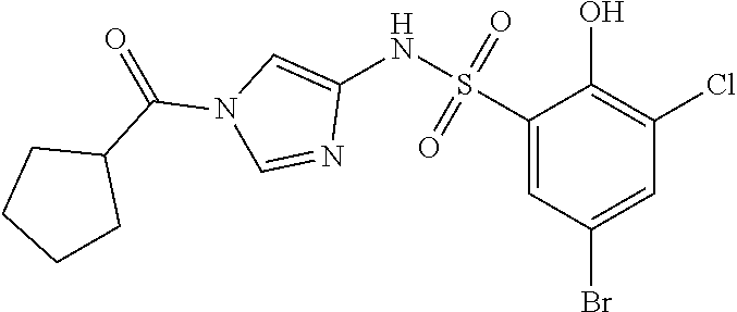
C1(S(NC2=CN(C(=O)C3CCCC3)C=N2)(=O)=O)=CC(Br)=CC(Cl)=C1O
